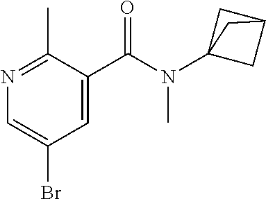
N1=C(C)C(C(=O)N(C)C23CC(C2)C3)=CC(Br)=C1
